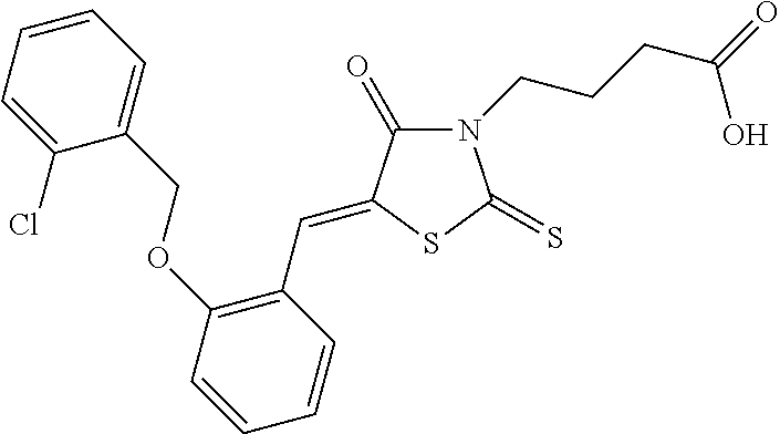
N1(CCCC(=O)O)C(=O)C(=CC2=C(OCC3=CC=CC=C3Cl)C=CC=C2)SC1=S
